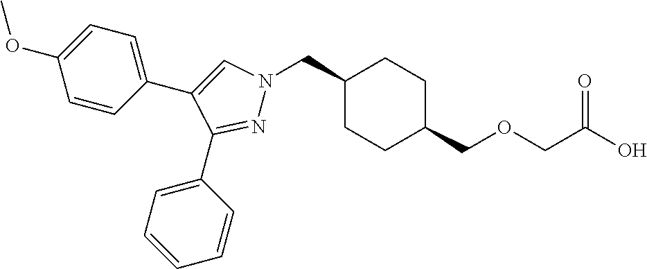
C1(CN2N=C(C3=CC=CC=C3)C(C3=CC=C(OC)C=C3)=C2)CCC(COCC(O)=O)CC1
